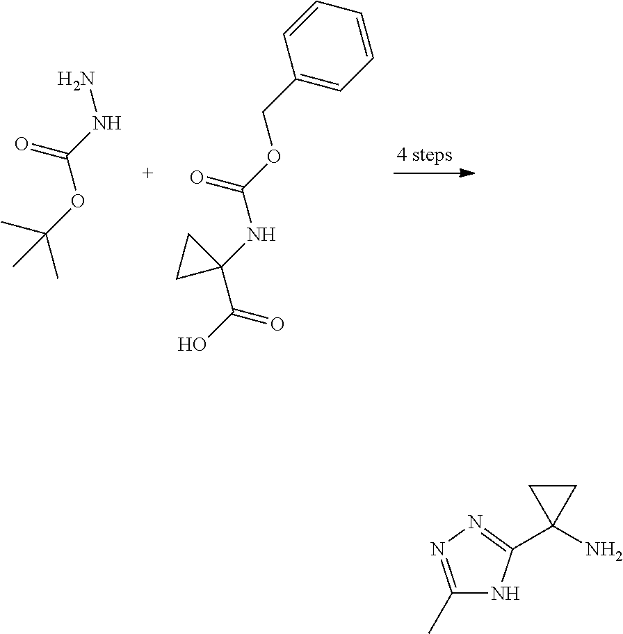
O=C(NN)OC(C)(C)C.O=C(OCC1=CC=CC=C1)NC1(C(O)=O)CC1.C1(C)=NN=C(C2(N)CC2)N1
